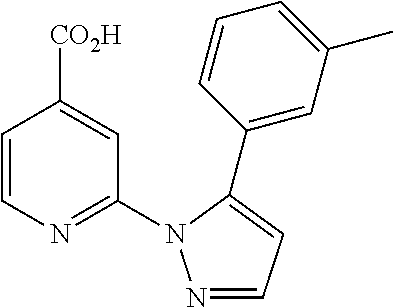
C1=CN=C(N2N=CC=C2C2=CC(C)=CC=C2)C=C1[CO2H]
